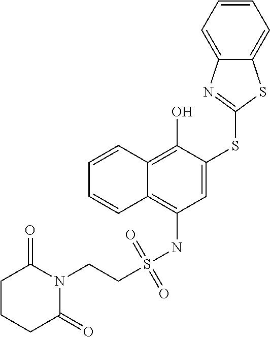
C1=CC2=C(O)C(SC3=NC4=CC=CC=C4S3)=CC(NS(=O)(=O)CCN3C(=O)CCCC3=O)=C2C=C1
